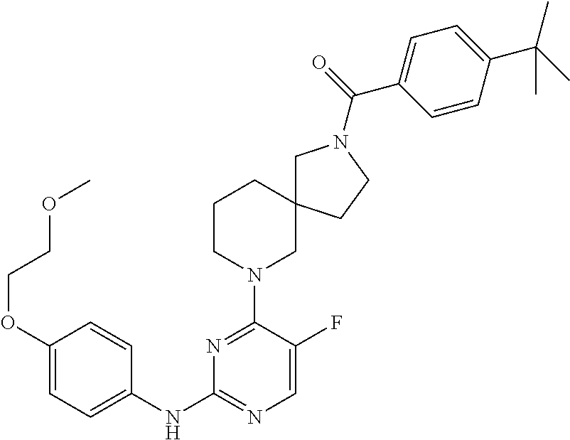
C1(OCCOC)=CC=C(NC2=NC=C(F)C(N3CC4(CCC3)CN(C(=O)C3=CC=C(C(C)(C)C)C=C3)CC4)=N2)C=C1
